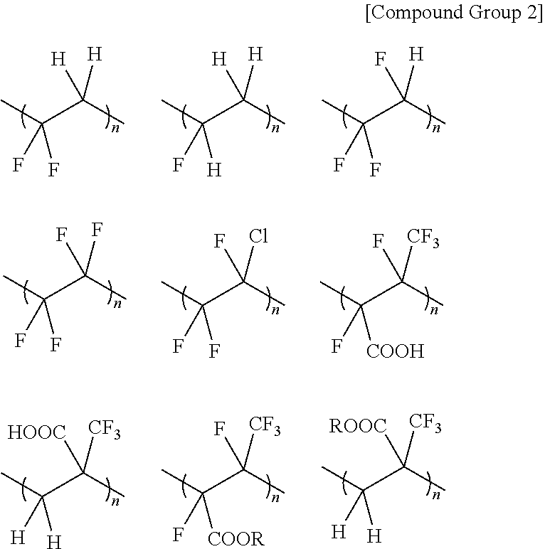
CC(C(C)([H])[H])(F)F.CC(C(C)([H])[H])(F)[H].CC(C(C)([H])F)(F)F.CC(C(C)(F)F)(F)F.CC(C(C)(Cl)F)(F)F.CC(C(C)([CF3])F)(F)[COOH].CC(C(C)([CF3])[ROOC])([H])[H].CC(C(C)([CF3])[HOOC])([H])[H].CC(C(C)([CF3])F)(F)[COOR]
